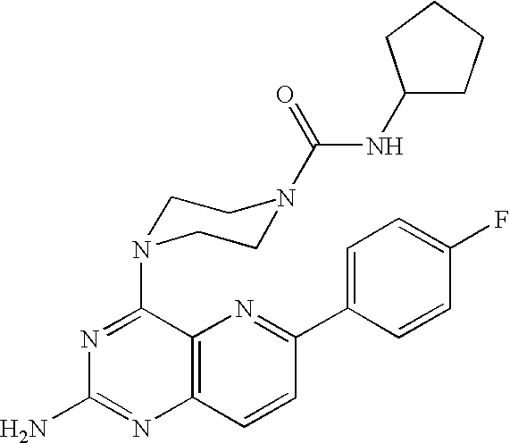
C12=C(C=CC(C3=CC=C(F)C=C3)=N1)N=C(N)N=C2N1CCN(C(NC2CCCC2)=O)CC1
